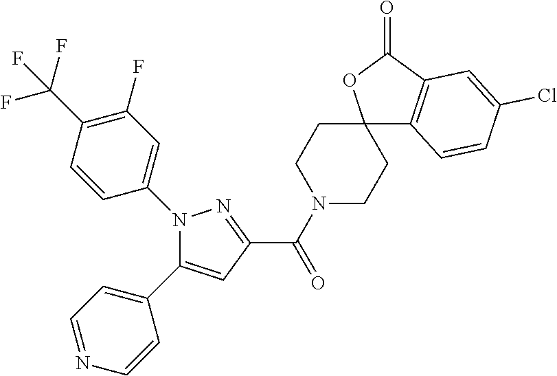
C(=O)(C1=NN(C2=CC(F)=C(C(F)(F)F)C=C2)C(C2=CC=NC=C2)=C1)N1CCC2(CC1)C1=C(C(=O)O2)C=C(Cl)C=C1
